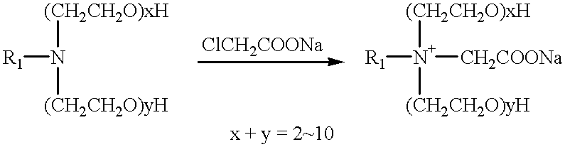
[R1]N([(CH2CH2O)xH])[(CH2CH2O)yH].[R1][N+]([(CH2CH2O)xH])([(CH2CH2O)yH])[CH2COONa]
